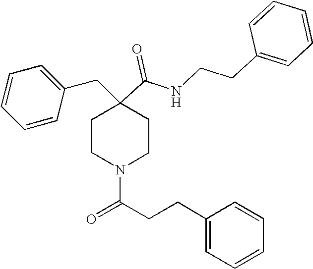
C1=CC=CC(CC2(C(=O)NCCC3=CC=CC=C3)CCN(C(CCC3=CC=CC=C3)=O)CC2)=C1
